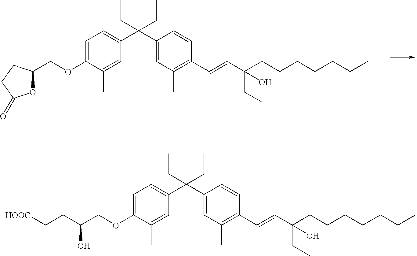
C1=C(OCC(O)CC[HOOC])C(C)=CC(C(C2=CC(C)=C(C=CC(CCCCCCC)(CC)O)C=C2)(CC)CC)=C1.C1=C(OCC2OC(=O)CC2)C(C)=CC(C(C2=CC(C)=C(C=CC(CCCCCCC)(CC)O)C=C2)(CC)CC)=C1
